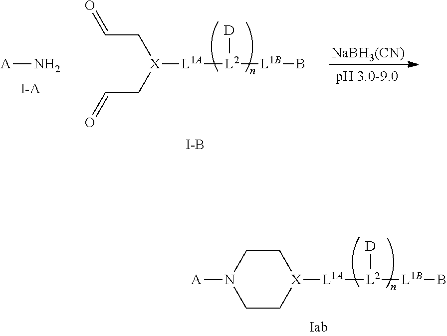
[A]N.[I-A].[X]([L1A][L2]([D])[L1B]B)(CC=O)CC=O.[I-B].[NaBH3(CN)].[L1A]([L2]([D])[L1B]B)[X]1CCN([A])CC1
